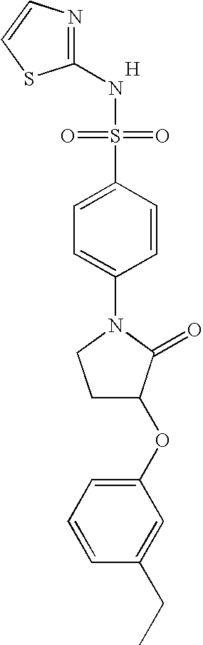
[H].N1=C(NS(=O)(=O)C2=CC=C(N3CCC(OC4=CC=CC(CC)=C4)C3=O)C=C2)SC=C1
